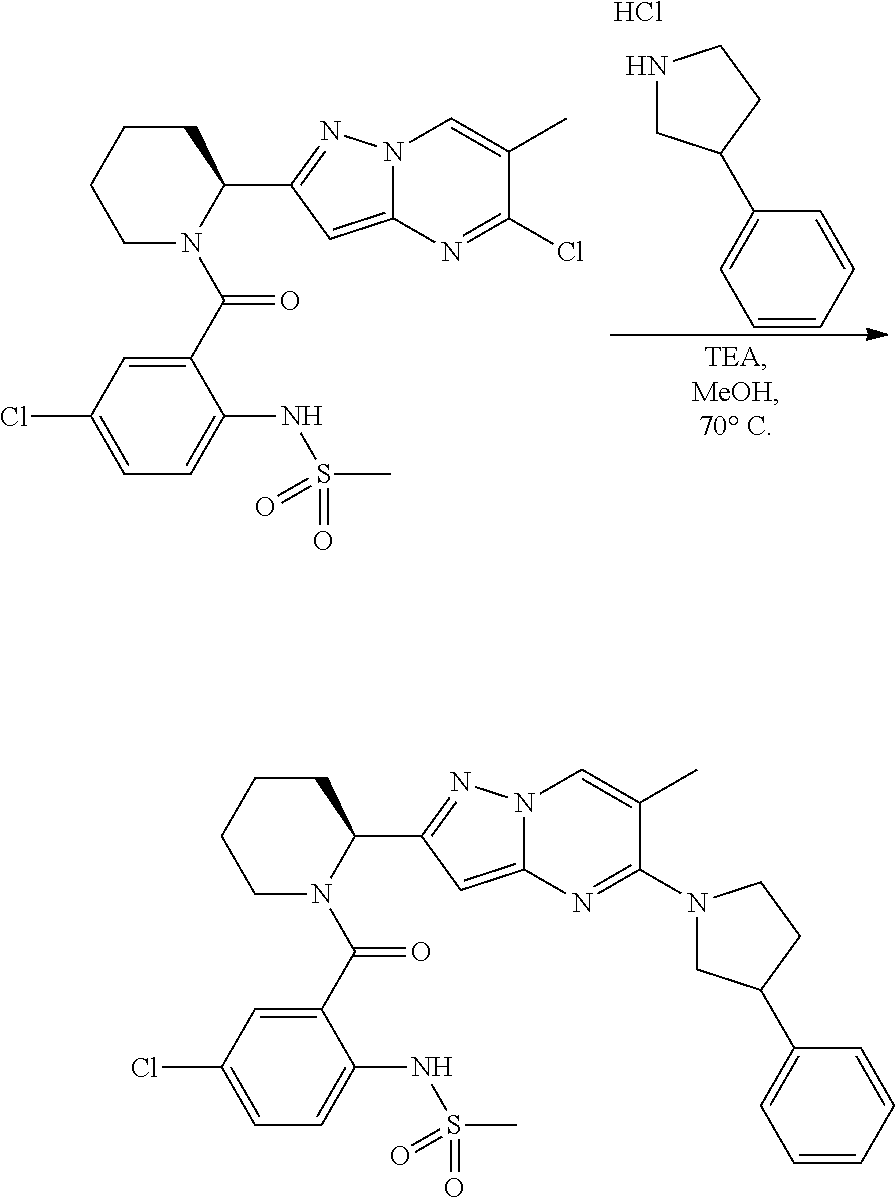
N1CC(C2=CC=CC=C2)CC1.Cl.C1CCCN(C(C2=CC(Cl)=CC=C2NS(C)(=O)=O)=O)C1C1=NN2C(=C1)N=C(Cl)C(C)=C2.C1CCCN(C(C2=CC(Cl)=CC=C2NS(C)(=O)=O)=O)C1C1=NN2C(=C1)N=C(N1CC(C3=CC=CC=C3)CC1)C(C)=C2
